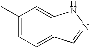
C12=CC(C)=CC=C1C=NN2
